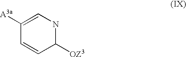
C1([A3a])=CNC([OZ3])C=C1
